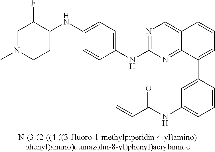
C1(NC2=CC=C(NC3=NC=C4C(=N3)C(C3=CC(NC(C=C)=O)=CC=C3)=CC=C4)C=C2)C(F)CN(C)CC1
